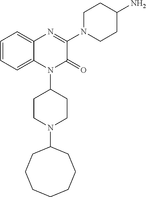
C1=CC=C2C(=C1)N=C(N1CCC(N)CC1)C(=O)N2C1CCN(C2CCCCCCC2)CC1
